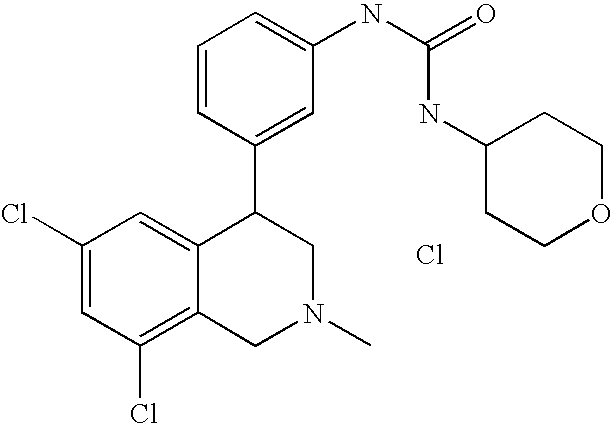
Cl.C1(Cl)=C2C(=CC(Cl)=C1)C(C1=CC(NC(NC3CCOCC3)=O)=CC=C1)CN(C)C2
